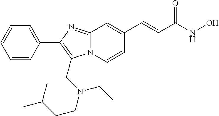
N12C(=NC(C3=CC=CC=C3)=C1CN(CCC(C)C)CC)C=C(C=CC(NO)=O)C=C2
